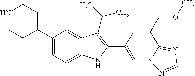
C1(C2CCNCC2)=CC=C2C(=C1)C(C(C)C)=C(C1=CN3C(=NC=N3)C(COC)=C1)N2
